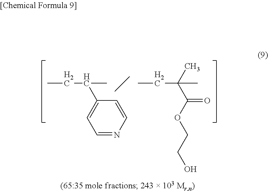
C1=NC=CC(C(CC)C)=C1.C(C(C(=O)OCCO)(C)C)C
